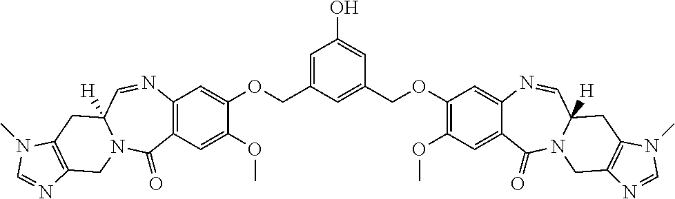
C1=C(COC2=CC3=C(C=C2OC)C(=O)N2C([H])(C=N3)CC3=C(C2)N=CN3C)C=C(COC2=C(OC)C=C3C(=C2)N=CC2([H])N(C3=O)CC3=C(C2)N(C)C=N3)C=C1O
